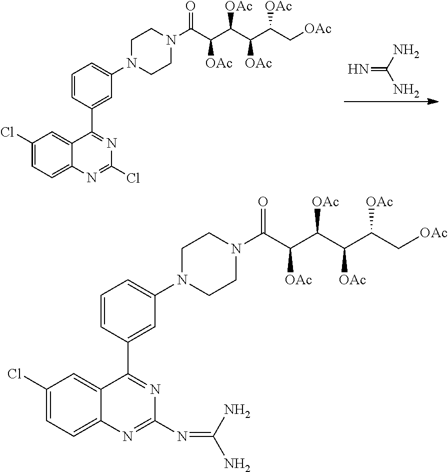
N=C(N)N.C1(Cl)=CC=C2C(=C1)C(C1=CC(N3CCN(C(=O)C([OAc])C([OAc])C([OAc])C([OAc])C[OAc])CC3)=CC=C1)=NC(Cl)=N2.C1(Cl)=CC=C2C(=C1)C(C1=CC(N3CCN(C(=O)C([OAc])C([OAc])C([OAc])C([OAc])C[OAc])CC3)=CC=C1)=NC(N=C(N)N)=N2
